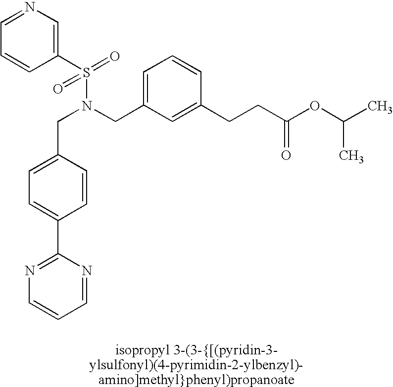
C1=NC=C(S(=O)(=O)N(CC2=CC=CC(CCC(OC(C)C)=O)=C2)CC2=CC=C(C3=NC=CC=N3)C=C2)C=C1
